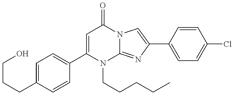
C1(CCCO)=CC=C(C2=CC(=O)N3C(=NC(C4=CC=C(Cl)C=C4)=C3)N2CCCCC)C=C1
